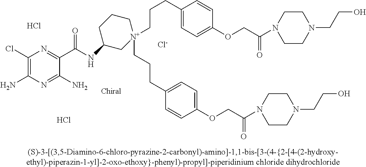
[Cl-].C1(Cl)=C(N)N=C(N)C(C(=O)NC2C[N+](CCCC3=CC=C(OCC(N4CCN(CCO)CC4)=O)C=C3)(CCCC3=CC=C(OCC(=O)N4CCN(CCO)CC4)C=C3)CCC2)=N1.Cl.Cl
